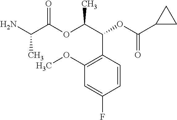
NC(C(OC(C(C1=C(OC)C=C(F)C=C1)OC(C1CC1)=O)C)=O)C
